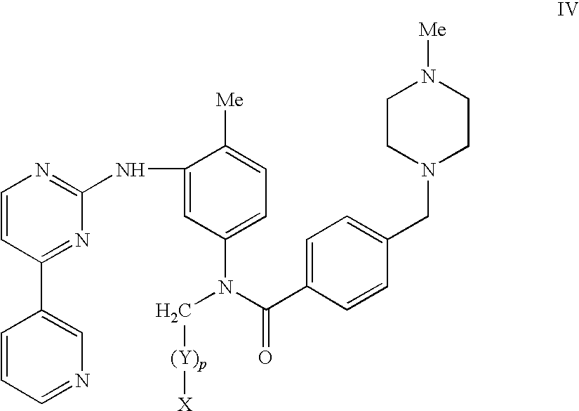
C1=CC=NC=C1C1=NC(NC2=CC(N(C(C3=CC=C(CN4CCN([Me])CC4)C=C3)=O)C[(Y)p][X])=CC=C2[Me])=NC=C1
